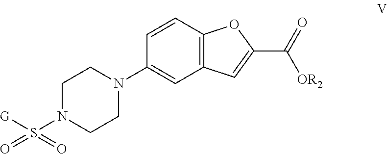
C1=CC2=C(C=C1N1CCN(S(=O)([G])=O)CC1)C=C(C(=O)[OR2])O2
